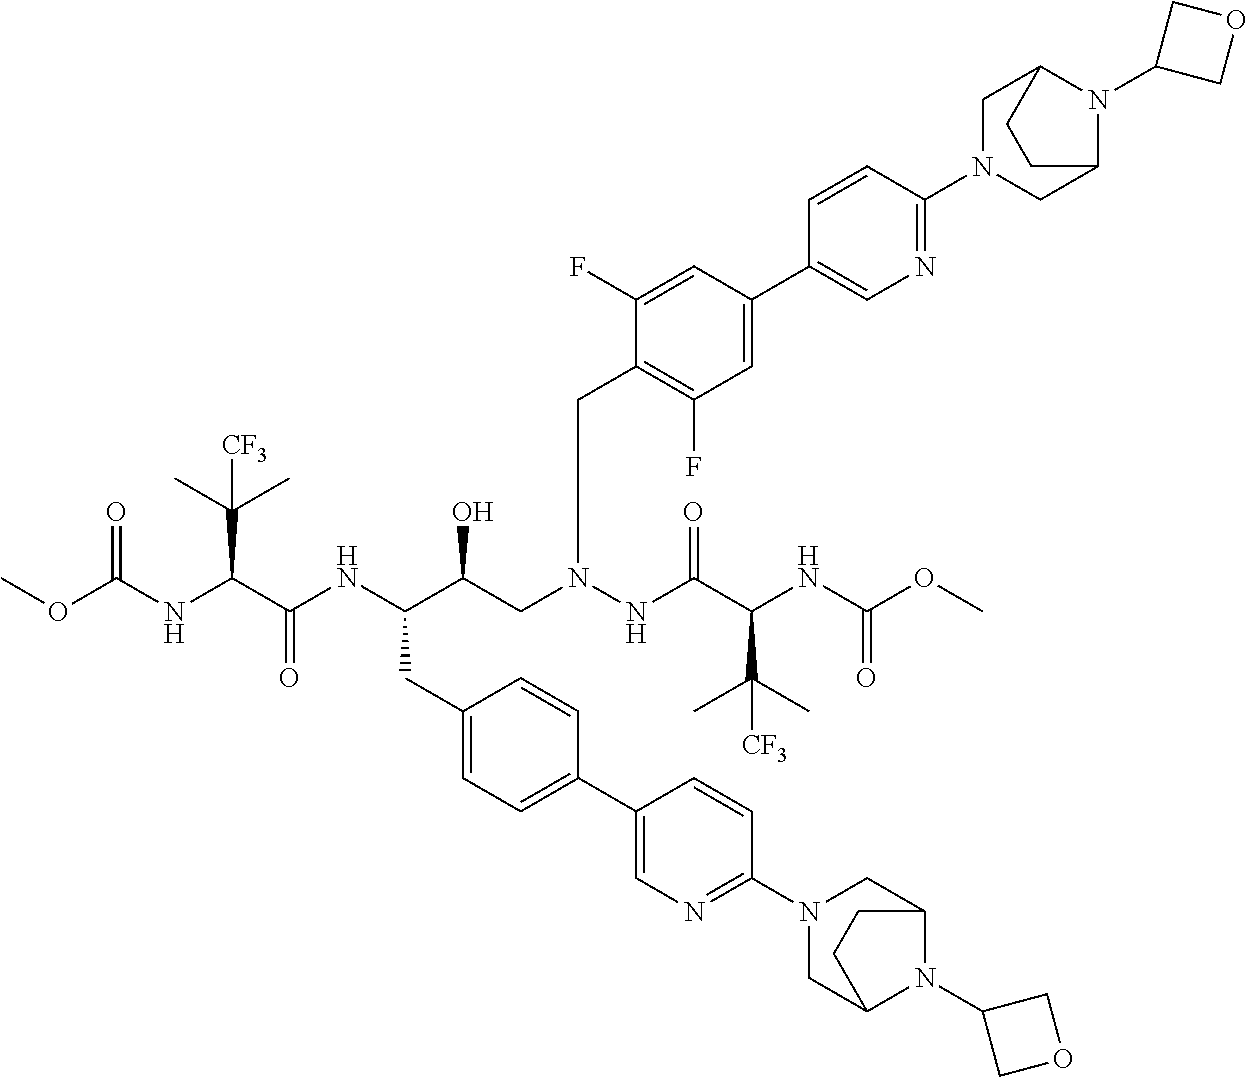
COC(NC(C(NC(C(CN(NC(C(C(C)(C)[CF3])NC(OC)=O)=O)CC1=C(F)C=C(C2=CN=C(N3CC4N(C5COC5)C(C3)CC4)C=C2)C=C1F)O)CC1=CC=C(C2=CN=C(N3CC4N(C5COC5)C(C3)CC4)C=C2)C=C1)=O)C(C)(C)[CF3])=O
